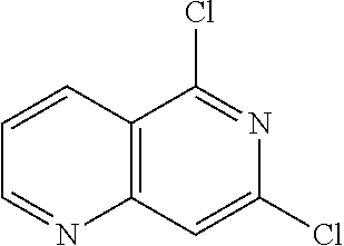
C12=C(C=CC=N1)C(Cl)=NC(Cl)=C2
